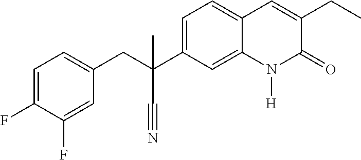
C(C1=CC=C(F)C(F)=C1)C(C#N)(C1=CC=C2C(=C1)N([H])C(=O)C(CC)=C2)C
